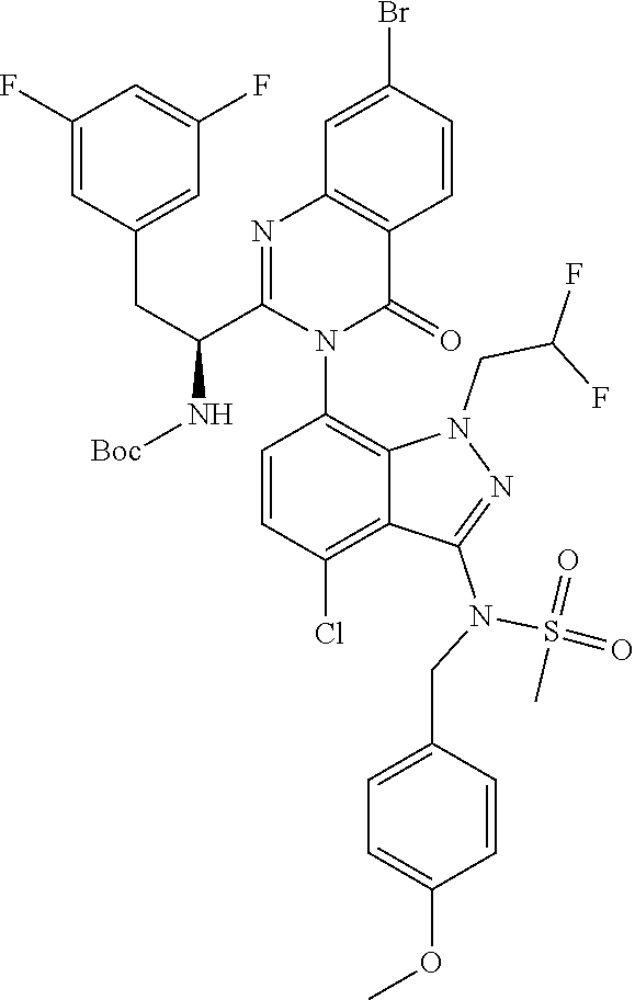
C1=CC(Cl)=C2C(=C1N1C(=O)C3=C(N=C1C(CC1=CC(F)=CC(F)=C1)N[Boc])C=C(Br)C=C3)N(CC(F)F)N=C2N(CC1=CC=C(OC)C=C1)S(=O)(=O)C
